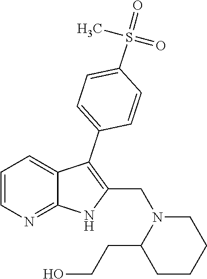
C1=CN=C2C(=C1)C(C1=CC=C(S(=O)(C)=O)C=C1)=C(CN1C(CCO)CCCC1)N2
